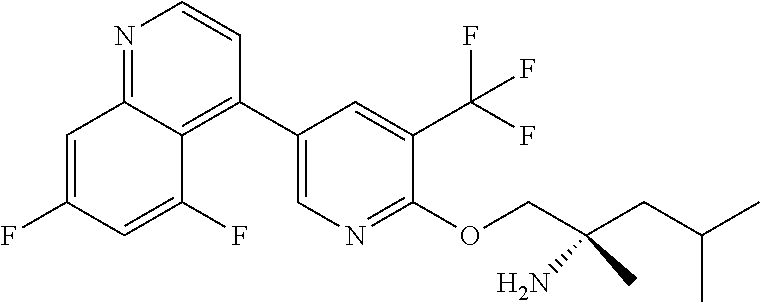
C1=C(F)C=C(F)C2=C(C3=CN=C(OCC(CC(C)C)(C)N)C(C(F)(F)F)=C3)C=CN=C12
